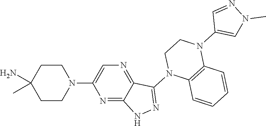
N1(C2=NNC3=NC(N4CCC(N)(C)CC4)=CN=C23)C2=C(N(C3=CN(C)N=C3)CC1)C=CC=C2
